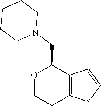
O1CCC2=C(C=CS2)C1CN1CCCCC1
